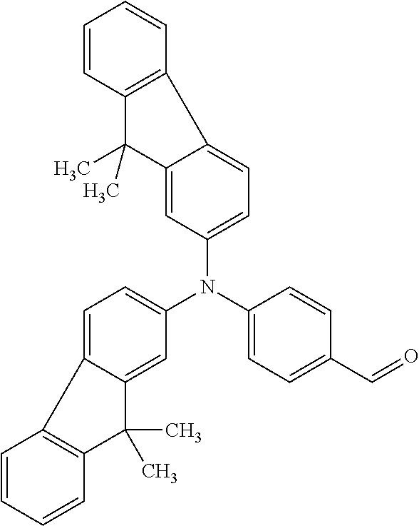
C1=CC2=C(C=C1)C1=CC=C(N(C3=CC=C(C=O)C=C3)C3=CC=C4C(=C3)C(C)(C)C3=C4C=CC=C3)C=C1C2(C)C
